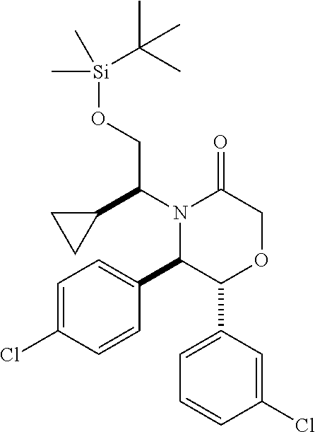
C1=C(Cl)C=CC(C2C(C3=CC=CC(Cl)=C3)OCC(=O)N2C(C2CC2)CO[Si](C)(C(C)(C)C)C)=C1
